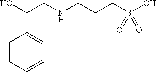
N(CCCS(O)(=O)=O)CC(O)C1=CC=CC=C1
